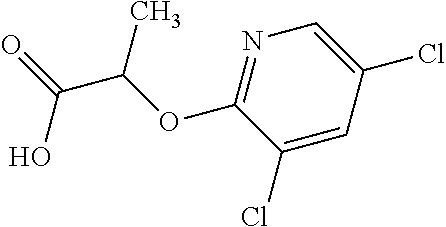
OC(=O)C(OC1=NC=C(Cl)C=C1Cl)C
